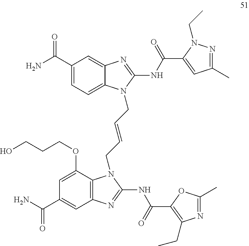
C12=C(C(OCCCO)=CC(C(N)=O)=C1)N(CC=CCN1C3=CC=C(C(N)=O)C=C3N=C1NC(C1=CC(C)=NN1CC)=O)C(NC(C1=C(CC)N=C(C)O1)=O)=N2
